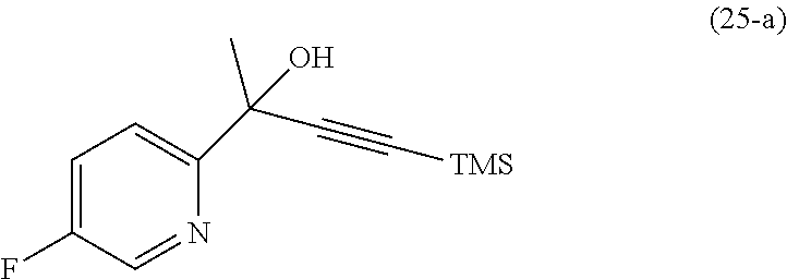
C1=C(F)C=NC(C(C#C[TMS])(C)O)=C1
